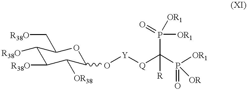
C1([R38O])C([R38O])C([OR38])C(O[Y][Q]C(P([OR1])([OR])=O)([R])P([OR1])(=O)[OR1])OC1C[R38O]
